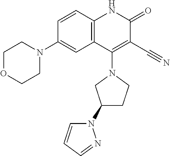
C1=CC2=C(C=C1N1CCOCC1)C(N1CC(N3C=CC=N3)CC1)=C(C#N)C(=O)N2
